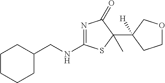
C1CCCC(CNC2=NC(=O)C(C3([H])CCOC3)(C)S2)C1
